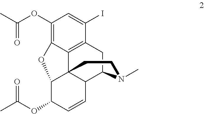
C1(OC(C)=O)=C2C3=C(C(I)=C1)CC1C4C3(C(C(OC(C)=O)C=C4)O2)CCN1C
